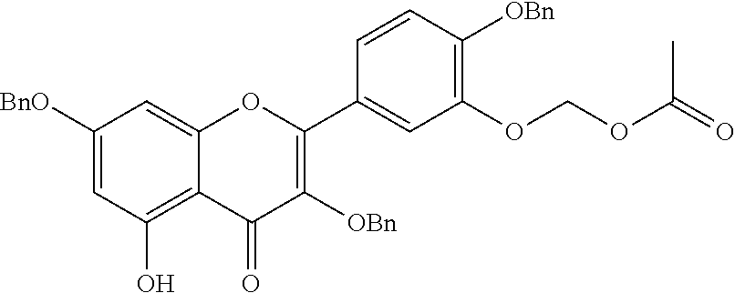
C1([BnO])=CC(O)=C2C(=C1)OC(C1=CC(OCOC(=O)C)=C([OBn])C=C1)=C([OBn])C2=O
